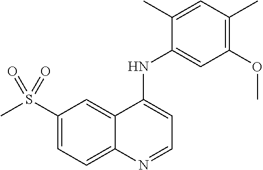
S(C1=CC=C2C(=C1)C(NC1=CC(OC)=C(C)C=C1C)=CC=N2)(C)(=O)=O
